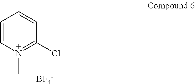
[BF4-].C1=CN(C)=C(Cl)C=C1
